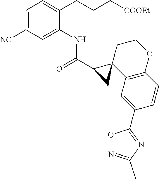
C1(C(=O)NC2=CC([NC])=CC=C2CCC[COOEt])C2(C3=C(OCC2)C=CC(C2=NC(C)=NO2)=C3)C1
